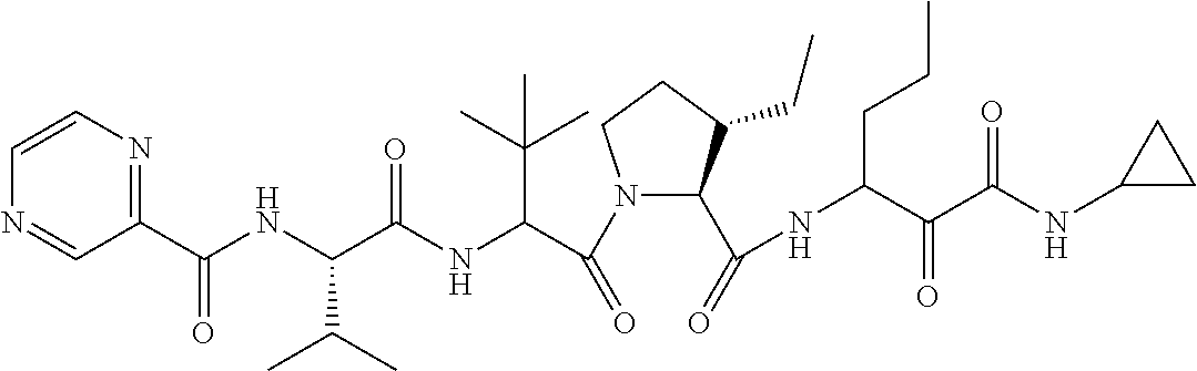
C1(C(NC(C(NC(C(N2C(C(=O)NC(C(C(NC3CC3)=O)=O)CCC)C(CC)CC2)=O)C(C)(C)C)=O)C(C)C)=O)=NC=CN=C1
